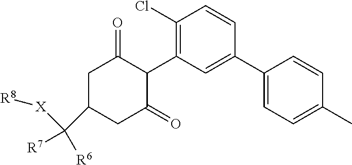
C1(Cl)=C(C2C(=O)CC(C([R7])([R6])[X][R8])CC2=O)C=C(C2=CC=C(C)C=C2)C=C1
